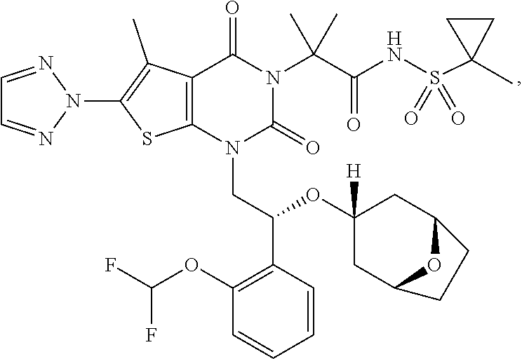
C1=NN(C2=C(C)C3=C(S2)N(CC(OC2([H])CC4OC(C2)CC4)C2=C(OC(F)F)C=CC=C2)C(=O)N(C(C)(C(=O)NS(C2(C)CC2)(=O)=O)C)C3=O)N=C1
